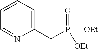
C1=CC=C(CP(=O)([OEt])[OEt])N=C1
